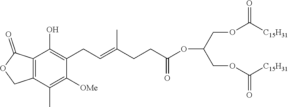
C12=C(C(C)=C([OMe])C(CC=C(CCC(=O)OC(COC([C15H31])=O)COC([C15H31])=O)C)=C1O)COC2=O
